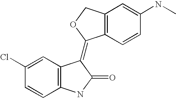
C12=C(C=CC(NC)=C1)C(=C1C3=C(C=CC(Cl)=C3)NC1=O)OC2
